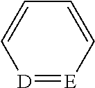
[D]1=[E]C=CC=C1
